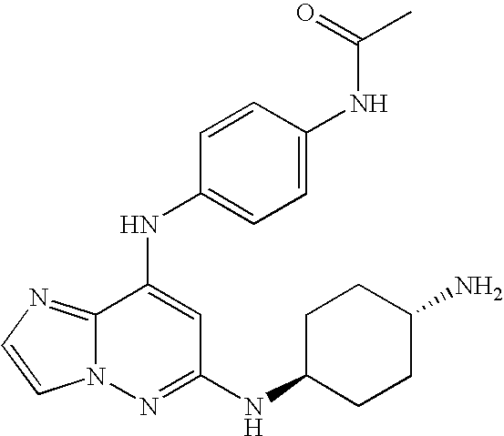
C12=NC=CN1N=C(NC1CCC(N)CC1)C=C2NC1=CC=C(NC(C)=O)C=C1
